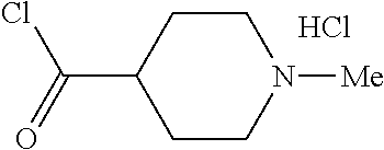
C1N([Me])CCC(C(=O)Cl)C1.Cl
